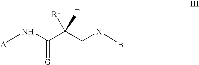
[A]NC(C([T])(C[X]B)[R1])=[G]
